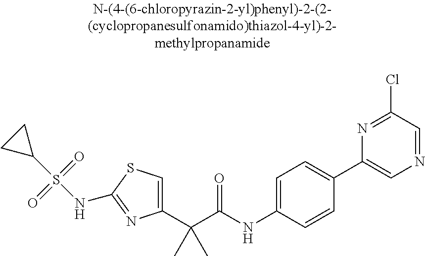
C1(C(C(NC2=CC=C(C3=CN=CC(Cl)=N3)C=C2)=O)(C)C)=CSC(NS(C2CC2)(=O)=O)=N1
